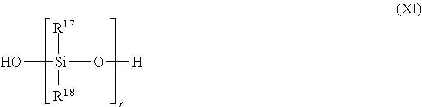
[Si](O)([R17])([R18])O[H]
